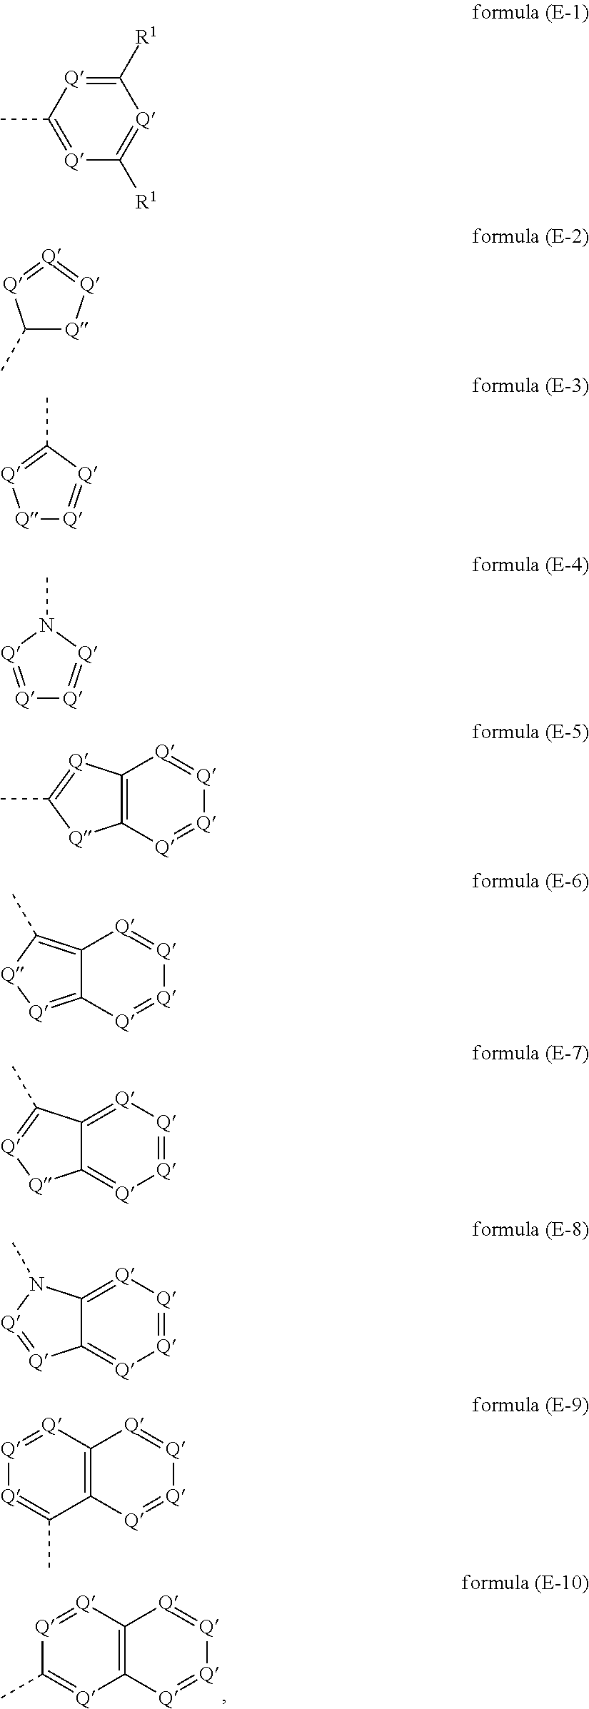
C12=C([Q]=[Q][Q]=[Q]1)[Q]=C(C)[Q]=[Q]2.C1([R1])=[Q]C(C)=[Q]C([R1])=[Q]1.C1(C)[Q][Q]=[Q]=[Q]1.[Q]1[Q]=[Q]C(C)=[Q]1.[Q]1=[Q]N(C)[Q]=[Q]1.C12=C([Q]=[Q][Q]=[Q]1)[Q]C(C)=[Q]2.C12=C(C)[Q][Q]=C1[Q]=[Q][Q]=[Q]2.C12=[Q][Q]=[Q][Q]=C1[Q][Q]=C2C.C12=[Q][Q]=[Q][Q]=C1[Q]=[Q]N2C.C12=C([Q]=[Q][Q]=[Q]1)C(C)=[Q][Q]=[Q]2
